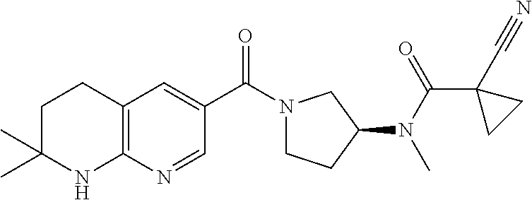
C1C(C)(C)NC2=C(C1)C=C(C(N1CCC(N(C(=O)C3(C#N)CC3)C)C1)=O)C=N2
